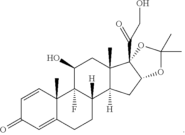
C1=CC2(C)C(=CC1=O)CCC1([H])C2(F)C(O)CC2(C)C1([H])CC1C2(C(CO)=O)OC(C)(C)O1
